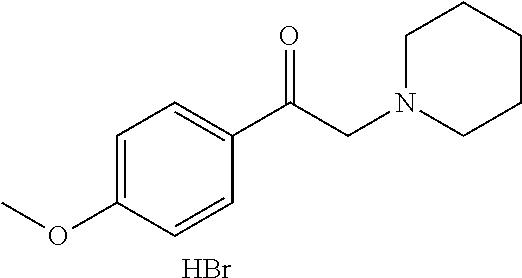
C1=C(OC)C=CC(C(=O)CN2CCCCC2)=C1.Br
